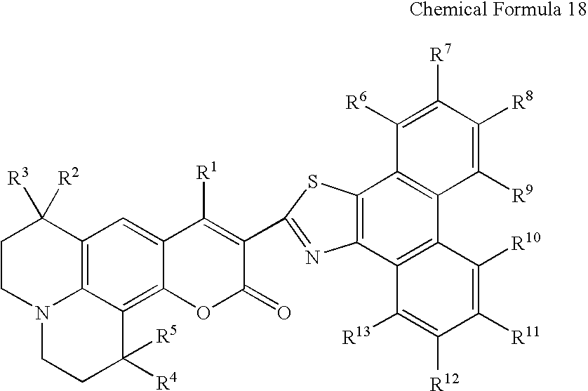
C1CN2C3=C(C1([R3])[R2])C=C1C(=C3C([R4])([R5])CC2)OC(=O)C(C2=NC3=C(S2)C2=C(C4=C3C([R13])=C([R12])C([R11])=C4[R10])C([R9])=C([R8])C([R7])=C2[R6])=C1[R1]
